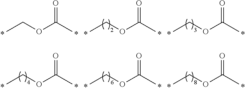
O=C(C)OCC.O=C(C)OCC.O=C(C)OCC.O=C(C)OCC.O=C(C)OCC.O=C(C)OCC
